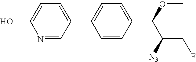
C1(C2=CC=C(O)N=C2)=CC=C(C(OC)C(CF)[N3])C=C1
